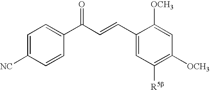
C1=C([NC])C=CC(C(C=CC2=CC([R5b])=C([OCH3])C=C2[OCH3])=O)=C1
